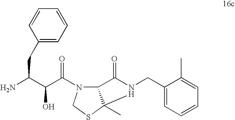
NC(C(C(=O)N1C2C(C)(SC1)N(CC1=CC=CC=C1C)C2=O)O)CC1=CC=CC=C1
